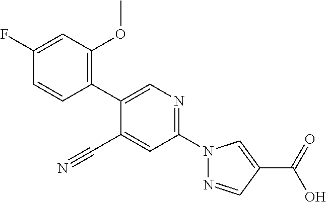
C1=CC(F)=CC(OC)=C1C1=CN=C(N2N=CC(C(O)=O)=C2)C=C1C#N
